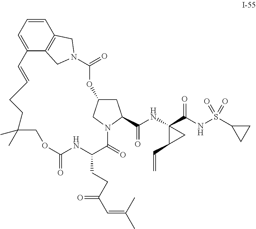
C1=CC=C2C3=C1CN(C3)C(=O)OC1CC(C(NC3(C(NS(C4CC4)(=O)=O)=O)C(C=C)C3)=O)N(C1)C(=O)C(CCC(C=C(C)C)=O)NC(=O)OCC(C)(C)CCC=C2
